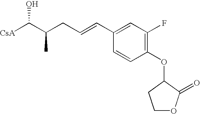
[CsA]C(C(CC=CC1=CC(F)=C(OC2CCOC2=O)C=C1)C)O
